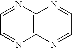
C12=C(N=CC=N1)N=CC=N2
